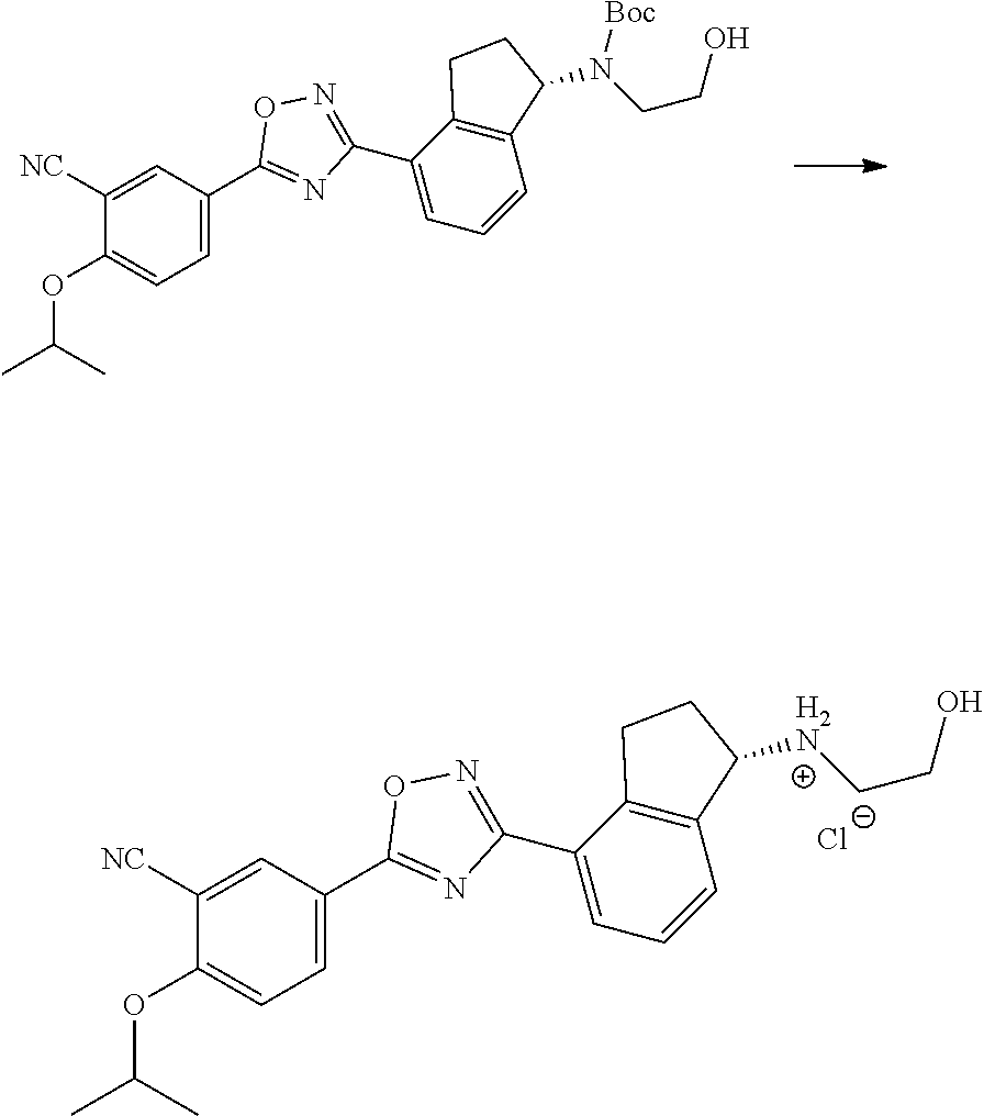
C1([NC])=CC(C2=NC(C3=CC=CC4=C3CCC4N(CCO)[Boc])=NO2)=CC=C1OC(C)C.C1([NC])=CC(C2=NC(C3=CC=CC4=C3CCC4[H2N]CCO)=NO2)=CC=C1OC(C)C.[Cl-]
